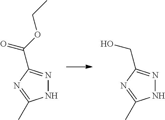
N1N=C(C(=O)OCC)N=C1C.N1N=C(CO)N=C1C
